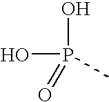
P(O)(O)(C)=O
